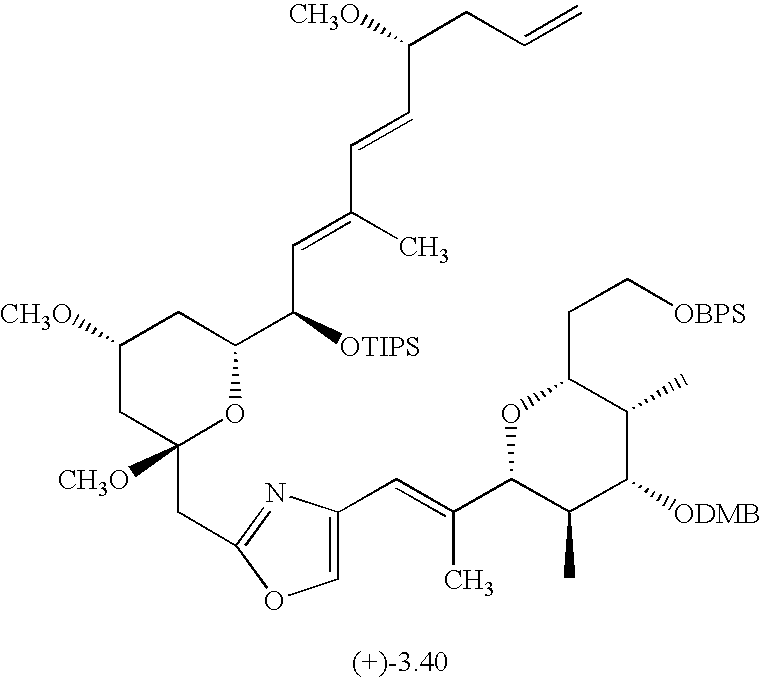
C(=C(C)C1C(C)C([ODMB])C(C)C(CC[OBPS])O1)C1=COC(CC2([CH3O])CC([CH3O])CC(C([OTIPS])C=C(C=CC(CC=C)[CH3O])C)O2)=N1
